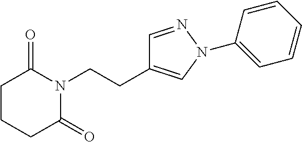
C1CC(=O)N(CCC2=CN(C3=CC=CC=C3)N=C2)C(=O)C1
